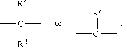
CC(C)=[Re].CC(C)([Rc])[Rd]
